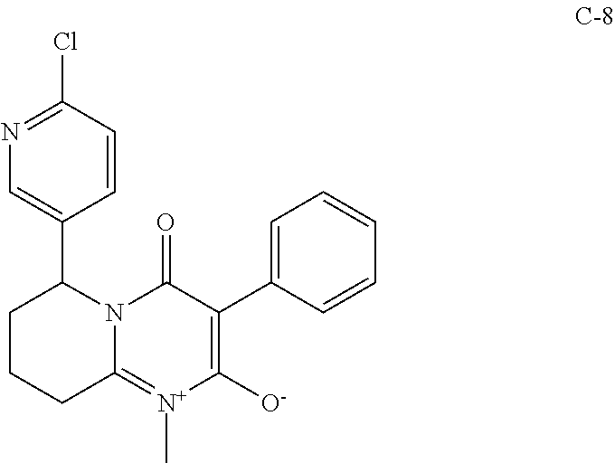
N12C(=[N+](C)C([O-])=C(C3=CC=CC=C3)C1=O)CCCC2C1=CN=C(Cl)C=C1
